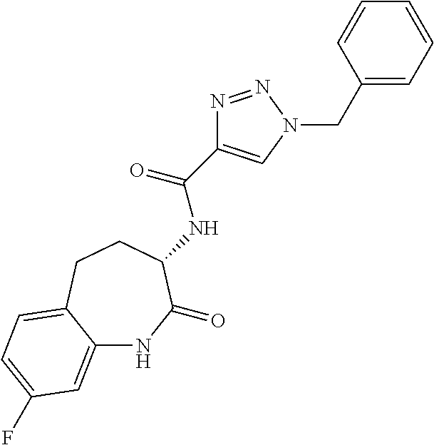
N(C(=O)C1=CN(CC2=CC=CC=C2)N=N1)C1C(=O)NC2=CC(F)=CC=C2CC1
